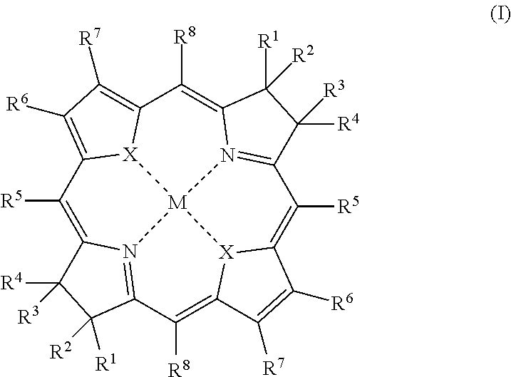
C1([R5])=C2N3=C(C([R8])=C4[X]5C(=C([R5])C6=N7C(=C([R8])C8=C([R7])C([R6])=C1[X]8[M]753)C([R1])([R2])C6([R4])[R3])C([R6])=C4[R7])C([R1])([R2])C2([R4])[R3]
